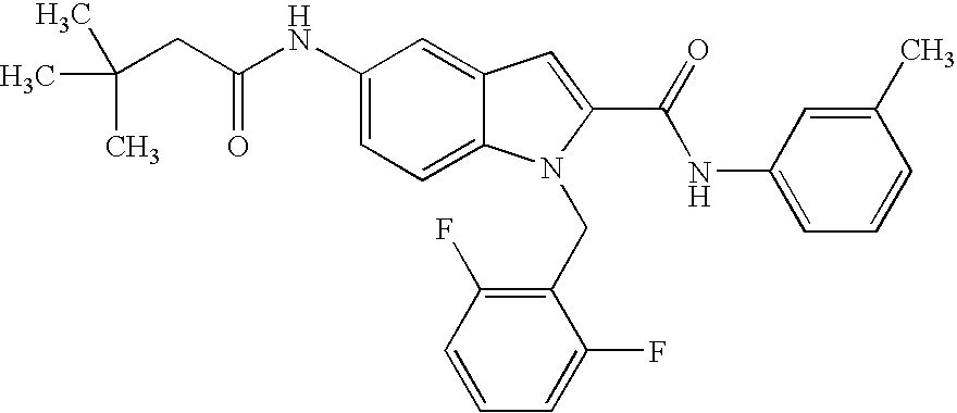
C1(NC(CC(C)(C)C)=O)=CC=C2C(=C1)C=C(C(=O)NC1=CC=CC(C)=C1)N2CC1=C(F)C=CC=C1F
